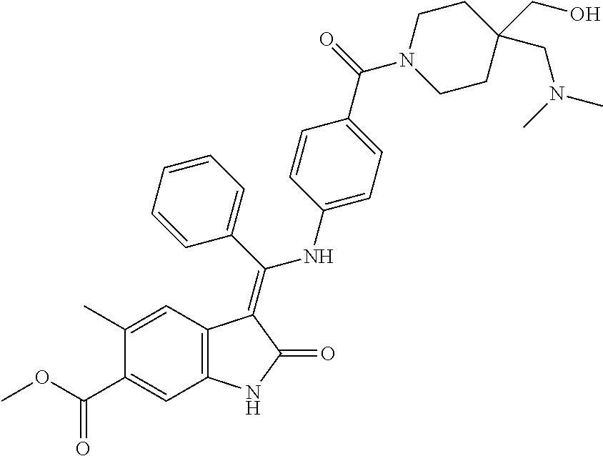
C1(C)=CC2=C(C=C1C(OC)=O)NC(=O)C2=C(C1=CC=CC=C1)NC1=CC=C(C(=O)N2CCC(CO)(CN(C)C)CC2)C=C1
